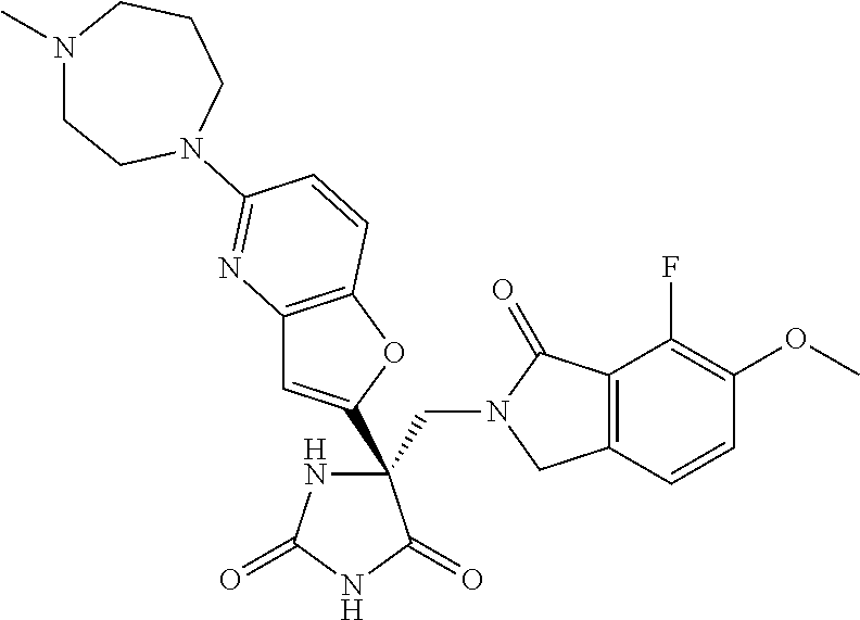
C(C1(C2=CC3=C(O2)C=CC(N2CCN(C)CCC2)=N3)NC(=O)NC1=O)N1CC2=C(C1=O)C(F)=C(OC)C=C2
